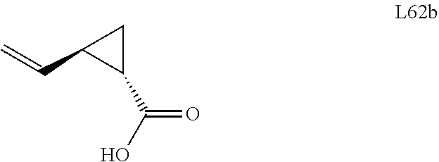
C(=O)(O)C1CC1C=C
